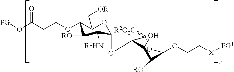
O(C(CCOC1C(C[OR])OC(OC2C([R2O2C])OC(OCC[X][PG1])C([RO])C2O)C([R1HN])C1[RO])=O)[PG]
